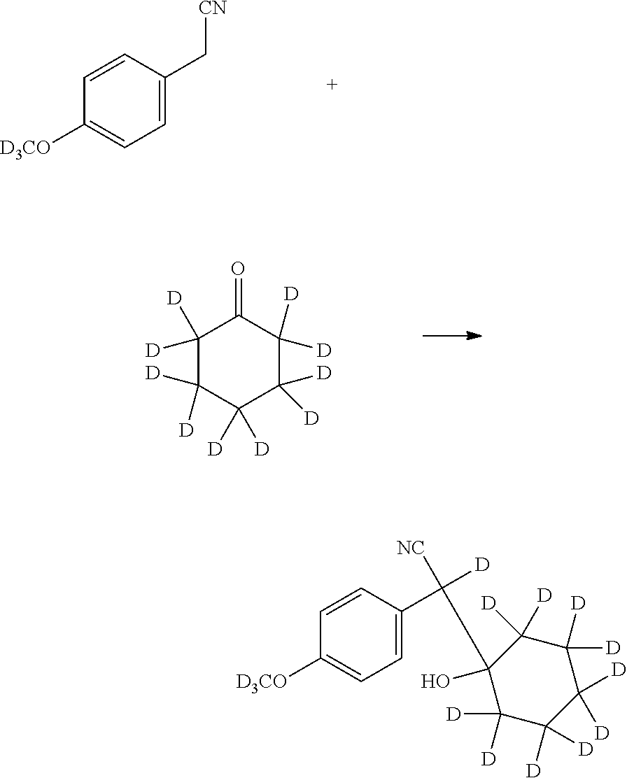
C1=CC(C[CN])=CC=C1[D3CO].C1([D])([D])C([D])([D])C([D])([D])C([D])([D])C([D])([D])C1=O.C1(O)(CC(C2=CC=C([D3CO])C=C2)([D])[NC])C([D])([D])C([D])([D])C([D])([D])C([D])([D])C1([D])[D]
